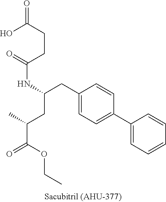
C1(CC(NC(=O)CCC(=O)O)CC(C(OCC)=O)C)=CC=C(C2=CC=CC=C2)C=C1
